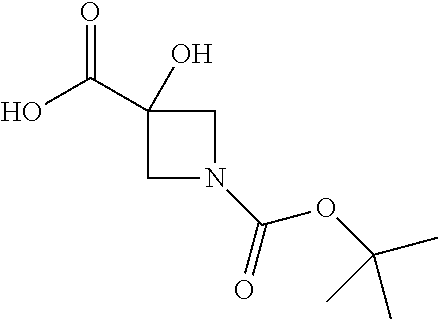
OC(=O)C1(O)CN(C(OC(C)(C)C)=O)C1
